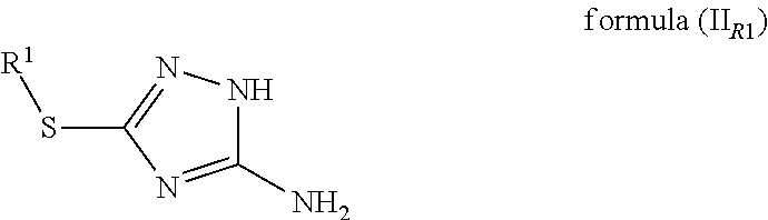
C1(N)=NC(S[R1])=NN1
